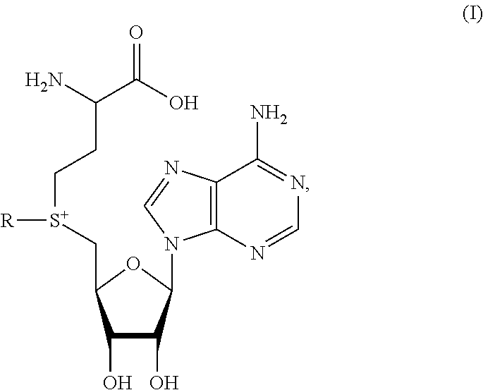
C12=C(N=CN=C1N)N(C1C(O)C(O)C(C[S+](CCC(C(O)=O)N)[R])O1)C=N2
